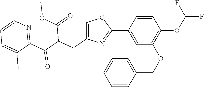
C1(C2=NC(CC(C(C3=NC=CC=C3C)=O)C(=O)OC)=CO2)=CC(OCC2=CC=CC=C2)=C(OC(F)F)C=C1
